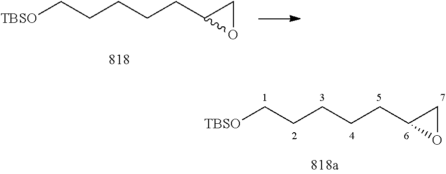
[TBSO]CCCCCC1OC1.[TBSO]CCCCCC1OC1
